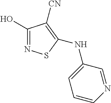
C1(O)=NSC(NC2=CC=CN=C2)=C1[CN]
